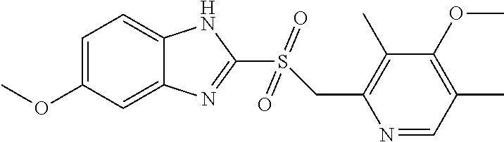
C12=CC=C(OC)C=C1N=C(S(CC1=C(C)C(OC)=C(C)C=N1)(=O)=O)N2
